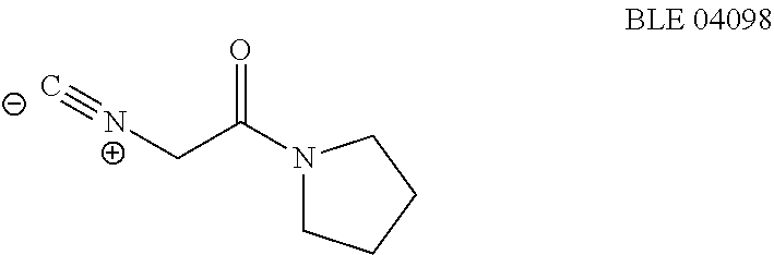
N1(C(C[N+]#[C-])=O)CCCC1
